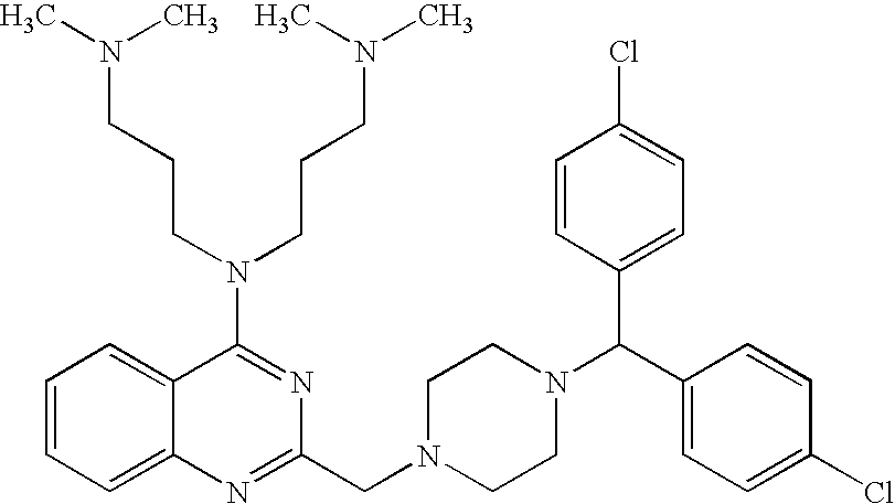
C1(N(CCCN(C)C)CCCN(C)C)=NC(CN2CCN(C(C3=CC=C(Cl)C=C3)C3=CC=C(Cl)C=C3)CC2)=NC2=CC=CC=C12
